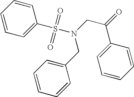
C1=CC=CC(S(N(CC2=CC=CC=C2)CC(=O)C2=CC=CC=C2)(=O)=O)=C1
